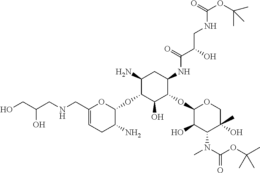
C1(N)C(OC2C(N)CC=C(CNCC(CO)O)O2)C(O)C(OC2C(O)C(N(C)C(=O)OC(C)(C)C)C(O)(C)CO2)C(NC(=O)C(CNC(=O)OC(C)(C)C)O)C1
